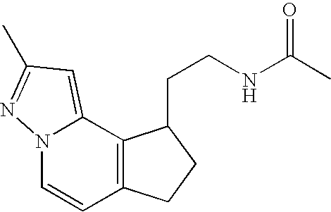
C1=CC2=C(C3=CC(C)=NN13)C(CCNC(C)=O)CC2
